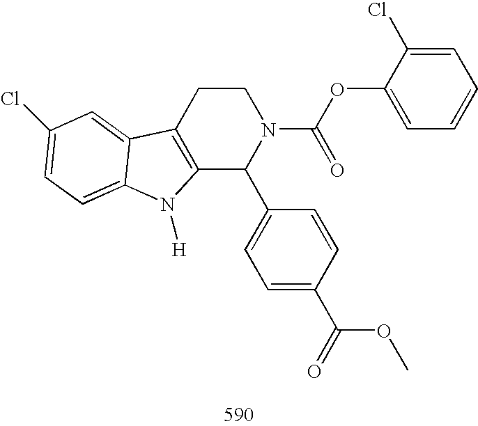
C12=C(CCN(C(OC3=CC=CC=C3Cl)=O)C1C1=CC=C(C(=O)OC)C=C1)C1=CC(Cl)=CC=C1N2[H]
